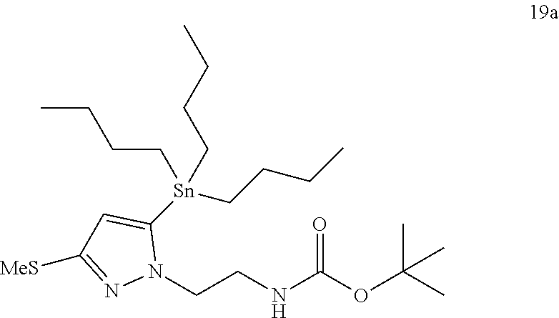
C(CNC(OC(C)(C)C)=O)N1C([Sn](CCCC)(CCCC)CCCC)=CC([MeS])=N1
